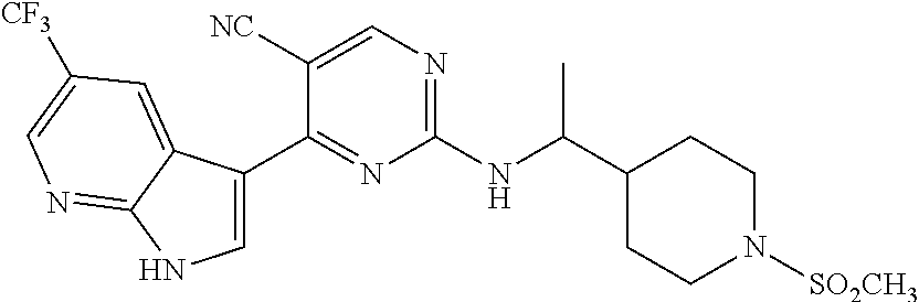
C1=C(C2=NC(NC(C3CCN([SO2CH3])CC3)C)=NC=C2[NC])C2=CC([CF3])=CN=C2N1
